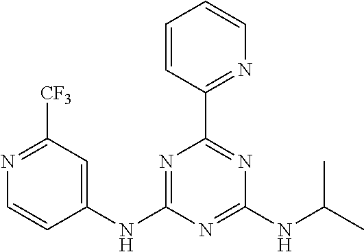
C1(NC2=NC(C3=NC=CC=C3)=NC(NC(C)C)=N2)=CC([CF3])=NC=C1
